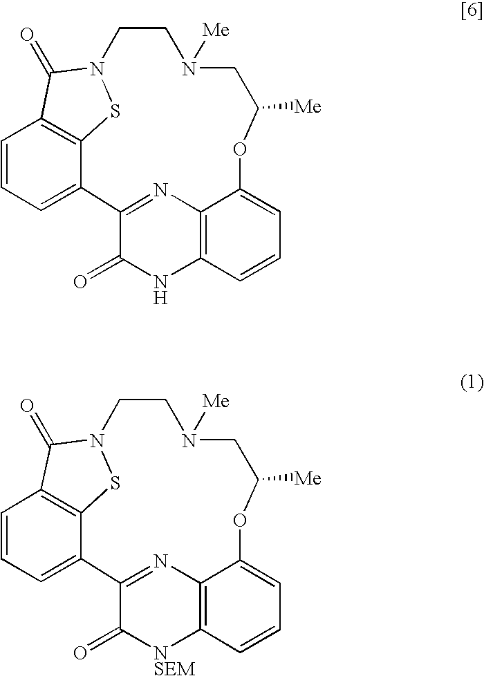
C12=NC3=C(NC1=O)C=CC=C3OC([Me])CN([Me])CCN1SC3=C(C=CC=C23)C1=O.C12=NC3=C([NSEM]C1=O)C=CC=C3OC([Me])CN([Me])CCN1SC3=C(C=CC=C23)C1=O
